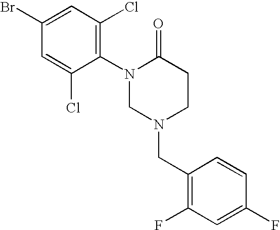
C1(N2CN(CC3=C(F)C=C(F)C=C3)CCC2=O)=C(Cl)C=C(Br)C=C1Cl
